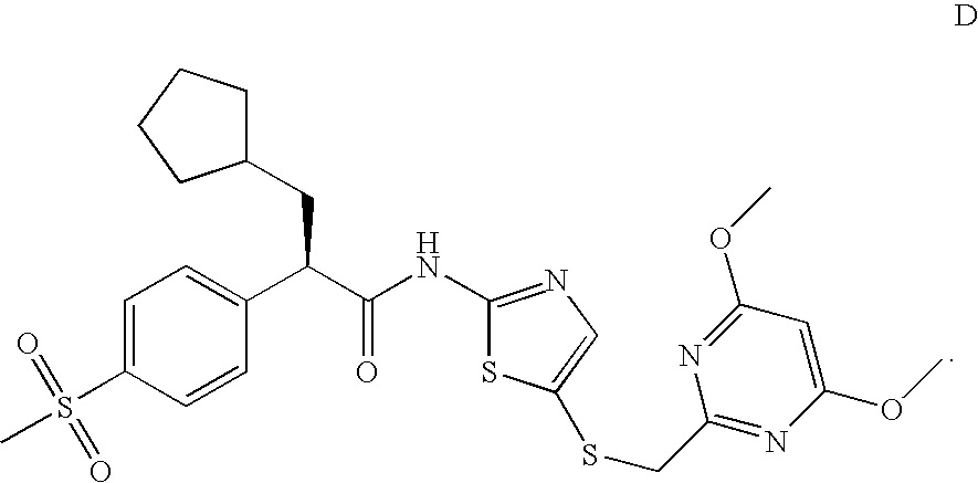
C1=C(S(=O)(C)=O)C=CC(C(C(NC2=NC=C(SCC3=NC(OC)=CC(OC)=N3)S2)=O)CC2CCCC2)=C1
